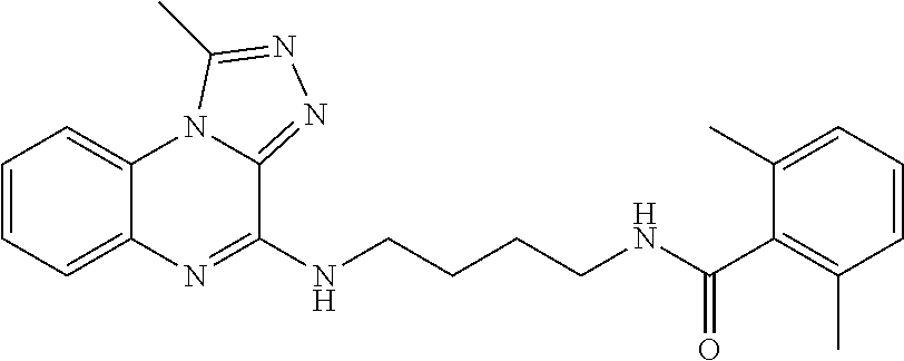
C1=CC=C2C(=C1)N1C(=NN=C1C)C(NCCCCNC(C1=C(C)C=CC=C1C)=O)=N2
